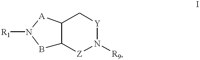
B1C2C([A]N1[R1])C[Y]N([R9])[Z]2
